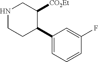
C1(C2C([CO2Et])CNCC2)=CC=CC(F)=C1
